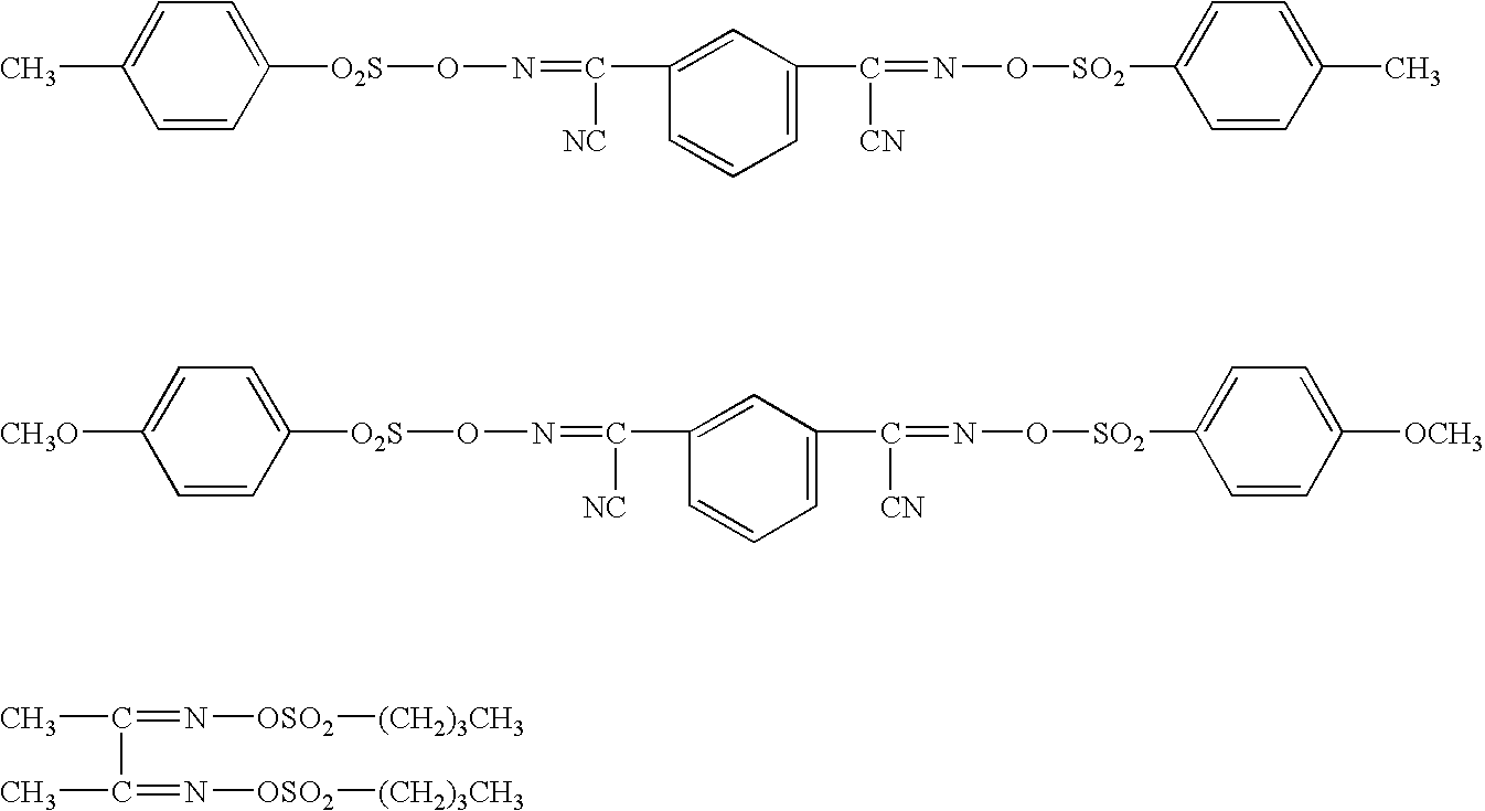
C1([O2S]ON=C([NC])C2=CC(C(=NO[SO2]C3=CC=C(C)C=C3)[CN])=CC=C2)=CC=C(C)C=C1.C1([O2S]ON=C([NC])C2=CC(C(=NO[SO2]C3=CC=C([OCH3])C=C3)[CN])=CC=C2)=CC=C([CH3O])C=C1.CC(=N[OSO2][(CH2)3CH3])C(C)=N[OSO2][(CH2)3CH3]
